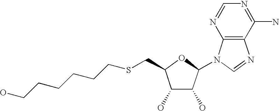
C1(O)C(O)C(N2C3=C(N=C2)C(N)=NC=N3)OC1CSCCCCCCO
